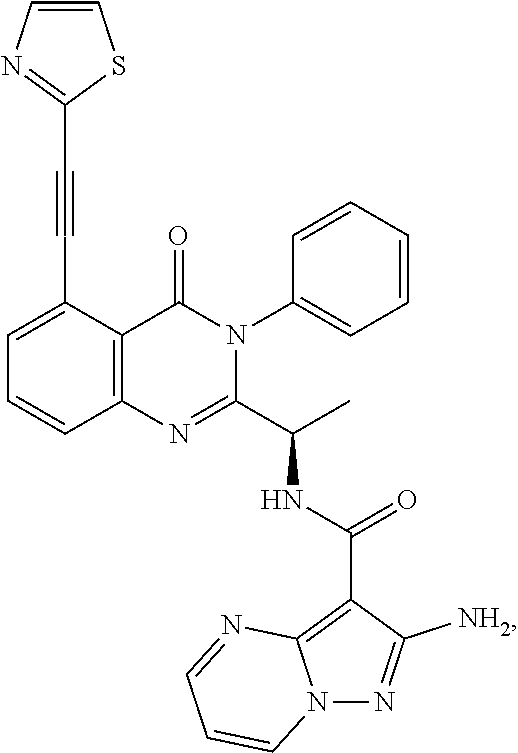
C1=C(C#CC2=NC=CS2)C2=C(C=C1)N=C(C(C)NC(C1=C3N(N=C1[NH2])C=CC=N3)=O)N(C1=CC=CC=C1)C2=O
